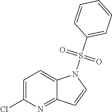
C1=C(Cl)N=C2C(=C1)N(S(C1=CC=CC=C1)(=O)=O)C=C2
